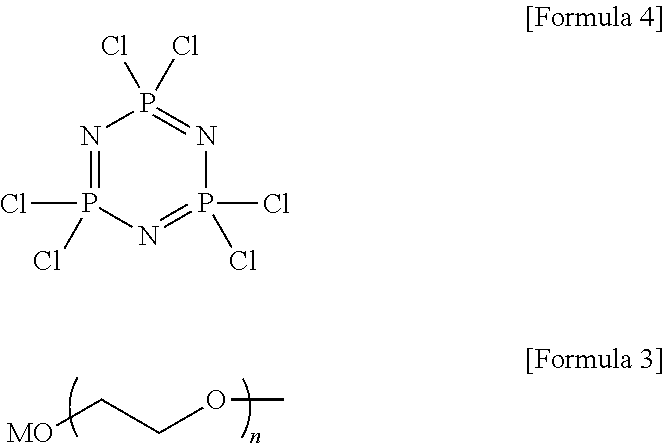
[MO]CCOC.N1=P(Cl)(Cl)N=P(Cl)(Cl)N=P1(Cl)Cl
